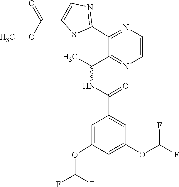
C1=C(OC(F)F)C=C(C(=O)NC(C)C2=NC=CN=C2C2=NC=C(C(OC)=O)S2)C=C1OC(F)F
